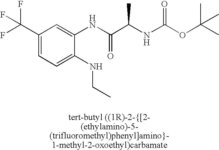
C1(C(F)(F)F)=CC=C(NCC)C(NC(C(NC(OC(C)(C)C)=O)C)=O)=C1
